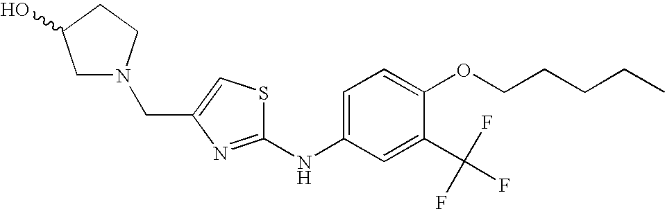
C(C1=CSC(NC2=CC=C(OCCCCC)C(C(F)(F)F)=C2)=N1)N1CC(O)CC1
